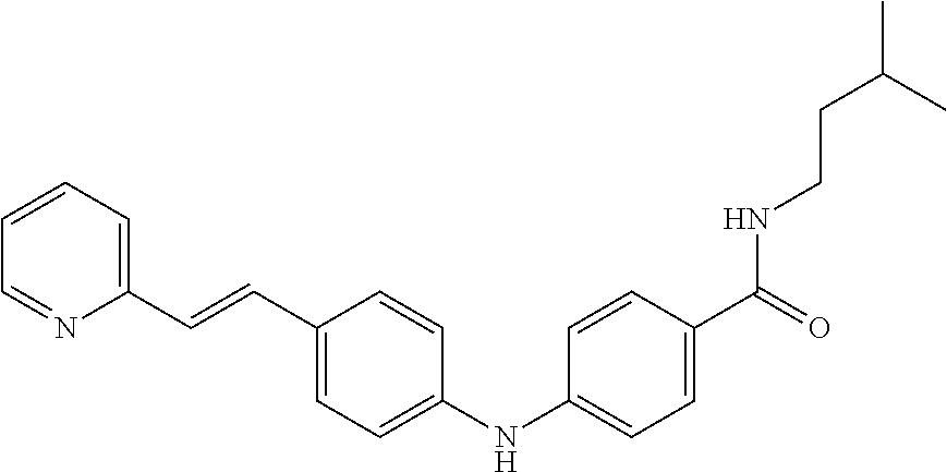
N(C1=CC=C(C(=O)NCCC(C)C)C=C1)C1=CC=C(C=CC2=CC=CC=N2)C=C1
